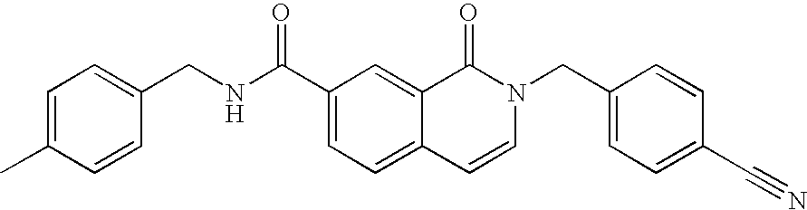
C1=C(C)C=CC(CNC(C2=CC=C3C(=C2)C(=O)N(CC2=CC=C(C#N)C=C2)C=C3)=O)=C1
